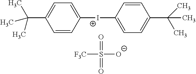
C1=CC([I+]C2=CC=C(C(C)(C)C)C=C2)=CC=C1C(C)(C)C.[F3C]S([O-])(=O)=O
